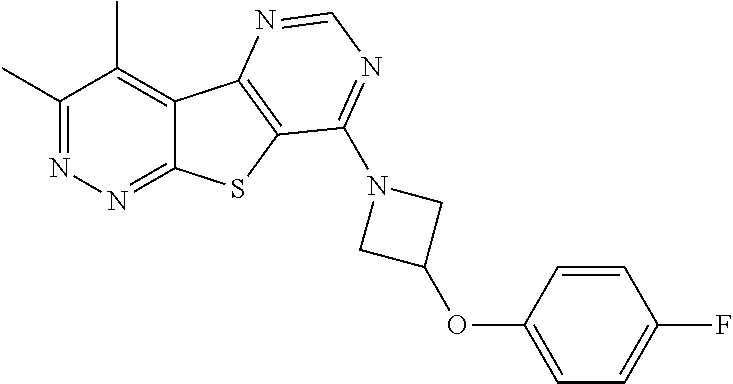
C1(C)=NN=C2C(=C1C)C1=C(S2)C(N2CC(OC3=CC=C(F)C=C3)C2)=NC=N1
